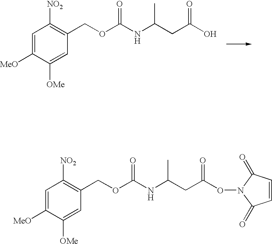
C1=C([MeO])C([OMe])=CC(COC(NC(CC(O)=O)C)=O)=C1[NO2].C1=C([MeO])C([OMe])=CC(COC(NC(CC(ON2C(=O)C=CC2=O)=O)C)=O)=C1[NO2]
